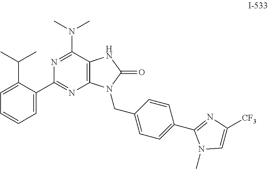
C12=C(N=C(C3=CC=CC=C3C(C)C)N=C1N(C)C)N(CC1=CC=C(C3=NC([CF3])=CN3C)C=C1)C(=O)N2
